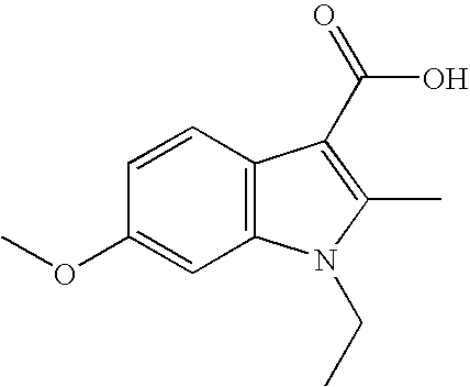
C1(OC)=CC2=C(C=C1)C(C(O)=O)=C(C)N2CC
